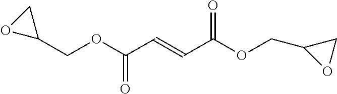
C1(COC(C=CC(OCC2OC2)=O)=O)CO1
